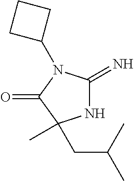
N1C(=N)N(C2CCC2)C(=O)C1(CC(C)C)C
